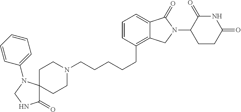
C1N(CCCCCC2=C3C(=CC=C2)C(=O)N(C2C(=O)NC(=O)CC2)C3)CCC2(C1)C(=O)NCN2C1=CC=CC=C1
